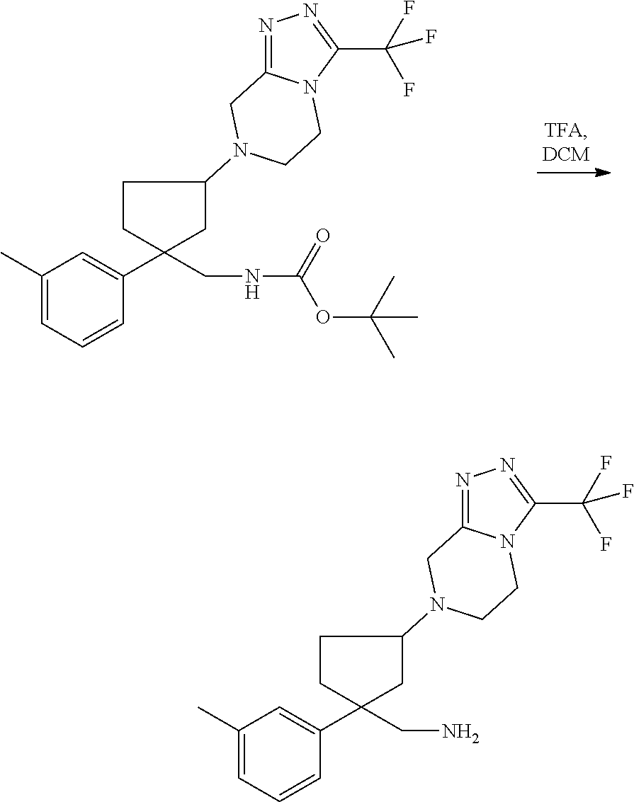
C1(C)=CC=CC(C2(CNC(=O)OC(C)(C)C)CC(N3CC4=NN=C(C(F)(F)F)N4CC3)CC2)=C1.C1(C)=CC=CC(C2(CN)CC(N3CC4=NN=C(C(F)(F)F)N4CC3)CC2)=C1
